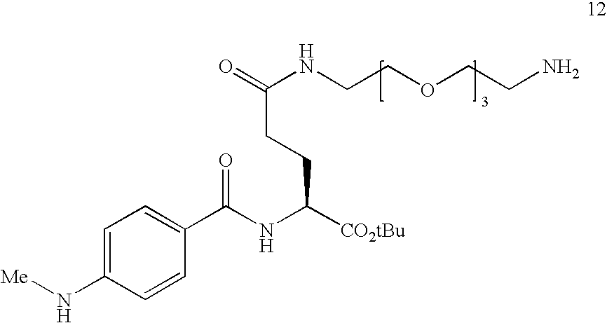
C1=C(N[Me])C=CC(C(NC([CO2tBu])CCC(NCCOCCN)=O)=O)=C1
